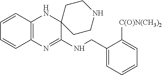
C12=C(N=C(NCC3=CC=CC=C3[C(O)N(CH3)2])C3(N1)CCNCC3)C=CC=C2
